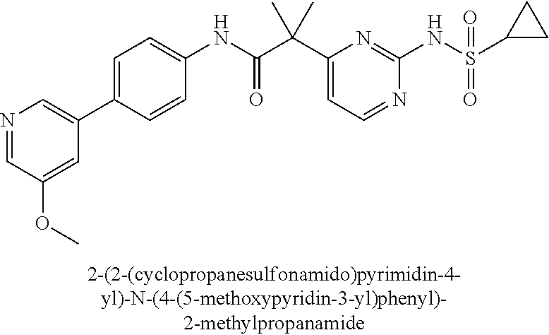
C1(NC(=O)C(C2=CC=NC(NS(=O)(=O)C3CC3)=N2)(C)C)=CC=C(C2=CN=CC(OC)=C2)C=C1
